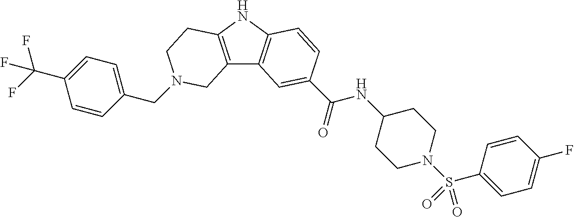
C1(CN2CCC3=C(C4=C(N3)C=CC(C(=O)NC3CCN(S(C5=CC=C(F)C=C5)(=O)=O)CC3)=C4)C2)=CC=C(C(F)(F)F)C=C1
